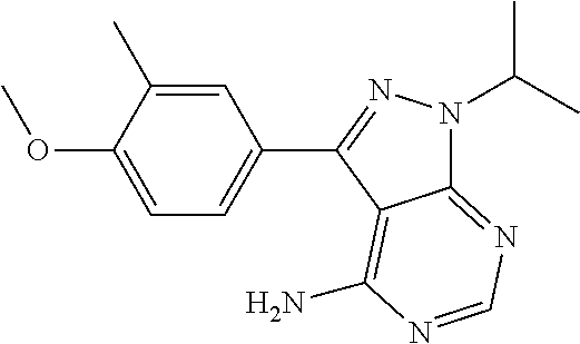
C12=NC=NC(N)=C1C(C1=CC=C(OC)C(C)=C1)=NN2C(C)C
